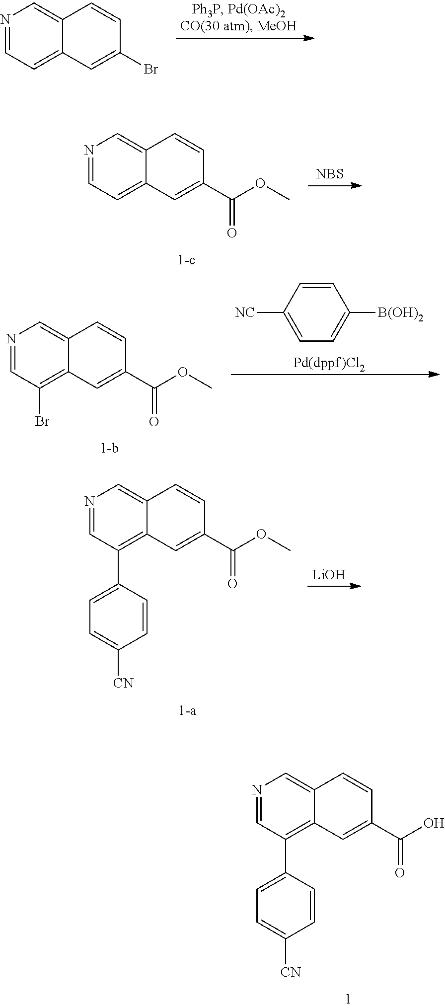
N1=CC(C2=CC=C([CN])C=C2)=C2C(=C1)C=CC(C(O)=O)=C2.N1=CC=C2C(=C1)C=CC(Br)=C2.[NBS].N1=CC=C2C(=C1)C=CC(C(OC)=O)=C2.N1=CC(Br)=C2C(=C1)C=CC(C(OC)=O)=C2.[Pd(dppf)Cl2].C1=CC([NC])=CC=C1[B(OH)2].N1=CC(C2=CC=C([CN])C=C2)=C2C(=C1)C=CC(C(OC)=O)=C2.[LiOH]
